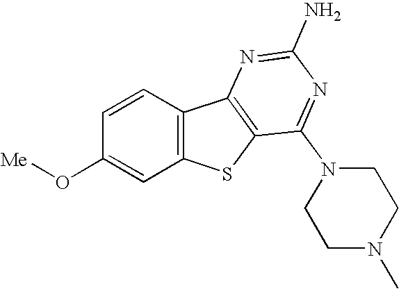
C12=C(C3=C(S1)C(N1CCN(C)CC1)=NC(N)=N3)C=CC(O[Me])=C2
